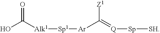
OC([Alk1][Sp1][Ar]C(=[Q][Sp][SH])[Z1])=O
